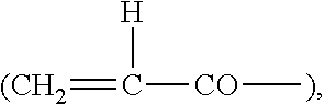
[(CH2]=C([H])[CO]C
